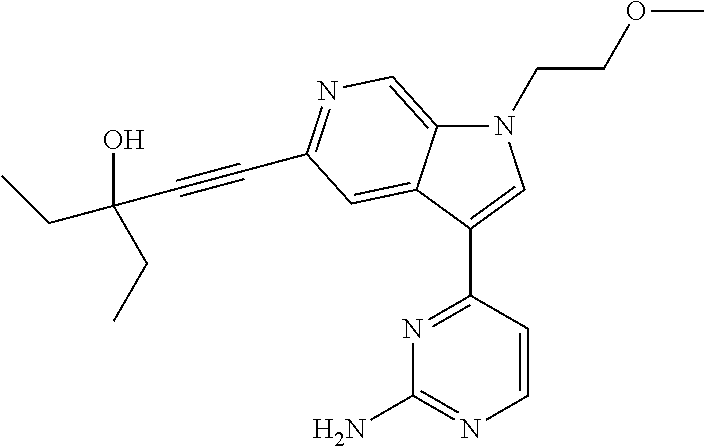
N1(CCOC)C2=CN=C(C#CC(CC)(O)CC)C=C2C(C2=NC(N)=NC=C2)=C1
